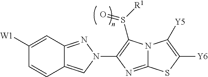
C12=CN(C3=C(S([R1])=O)N4C(=N3)SC([Y6])=C4[Y5])N=C1C=C([W1])C=C2
